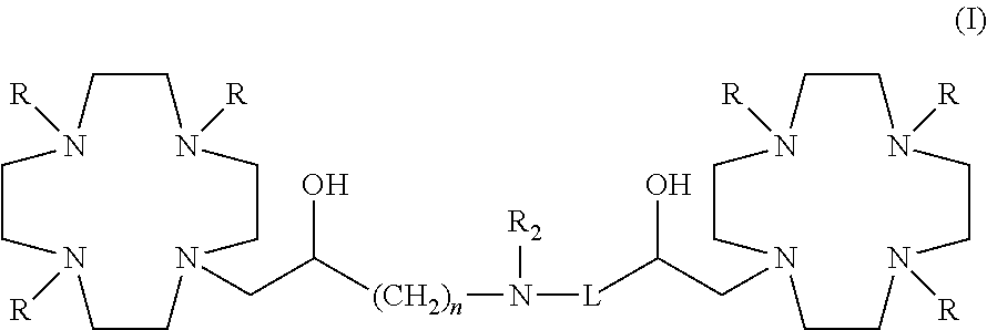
C1CN([R])CCN(CC(O)[(CH2)n]N([R2])[L]C(O)CN2CCN([R])CCN([R])CCN([R])CC2)CCN([R])CCN1[R]
